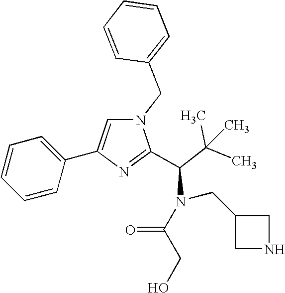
N1(CC2=CC=CC=C2)C=C(C2=CC=CC=C2)N=C1C(C(C)(C)C)N(CC1CNC1)C(=O)CO
